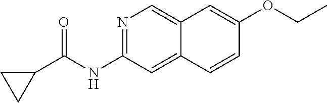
N1=C(NC(C2CC2)=O)C=C2C(=C1)C=C(OCC)C=C2
